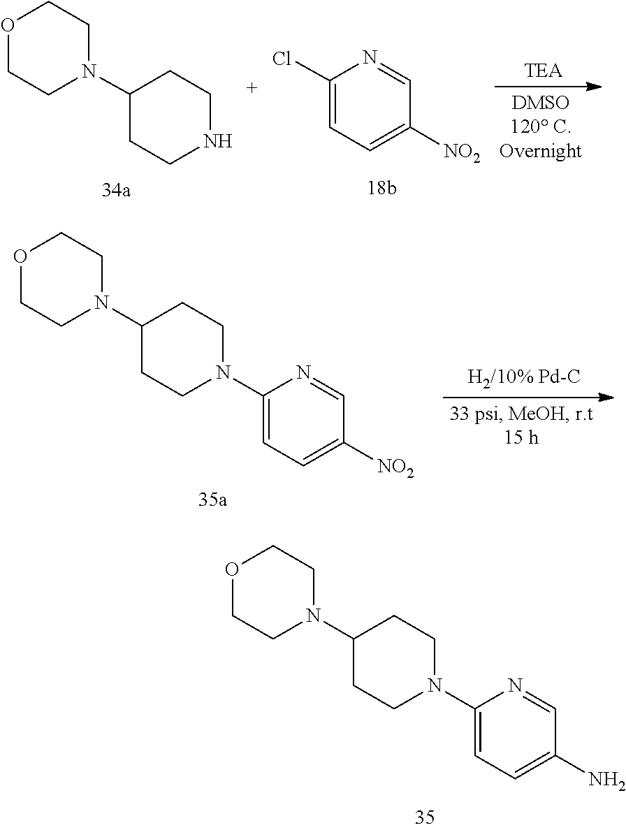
O1CCN(C2CCN(C3=CC=C(N)C=N3)CC2)CC1.C1CN(C2CCN(C3=CC=C([NO2])C=N3)CC2)CCO1.C1=C(Cl)N=CC([NO2])=C1.O1CCN(C2CCNCC2)CC1
